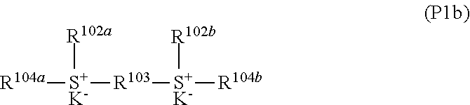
[R104a][S+K-]([R102a])[R103][S+K-]([R102b])[R104b]
